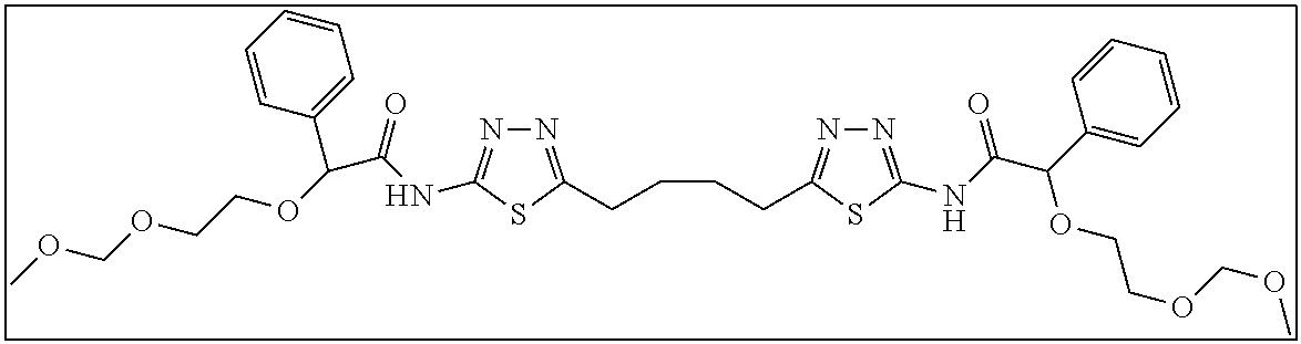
N1=C(CCCCC2=NN=C(NC(C(C3=CC=CC=C3)OCCOCOC)=O)S2)SC(NC(C(C2=CC=CC=C2)OCCOCOC)=O)=N1
